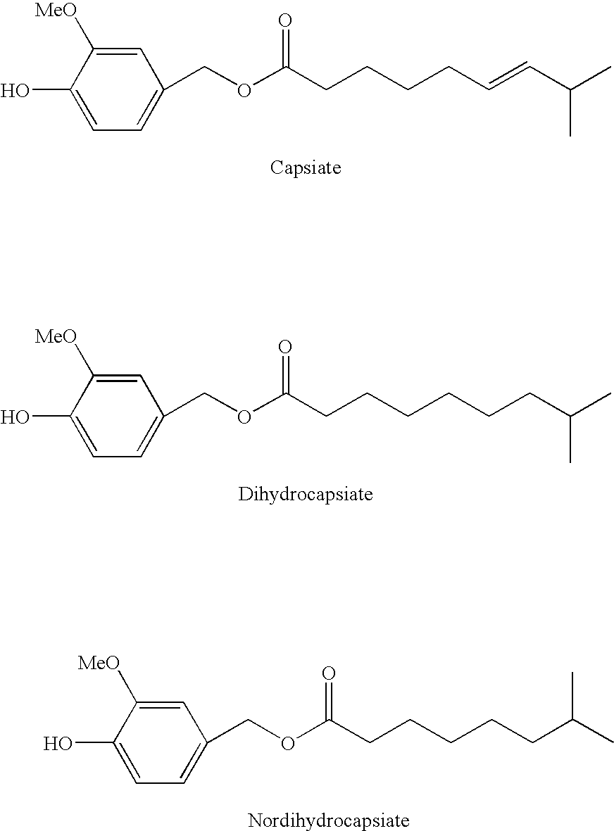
C1=C(O)C([MeO])=CC(COC(CCCCC=CC(C)C)=O)=C1.C1=C(O)C([MeO])=CC(COC(CCCCCCC(C)C)=O)=C1.C1=C(O)C([MeO])=CC(COC(CCCCCC(C)C)=O)=C1
